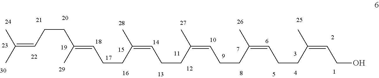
C(C)(C)=CCCC(=CCCC(=CCCC(C)=CCCC(=CCCC(C)=CCO)C)C)C
